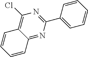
C12=NC(C3=CC=CC=C3)=NC(Cl)=C1C=CC=C2
